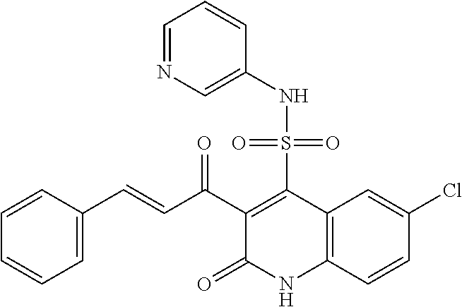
C1=C(Cl)C=CC2=C1C(S(NC1=CN=CC=C1)(=O)=O)=C(C(C=CC1=CC=CC=C1)=O)C(=O)N2
